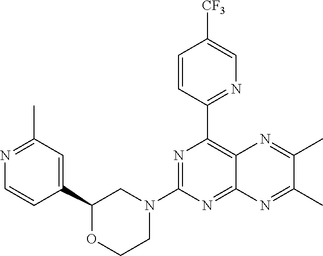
C1(C2=CC(C)=NC=C2)OCCN(C2=NC(C3=NC=C([CF3])C=C3)=C3C(=N2)N=C(C)C(C)=N3)C1
